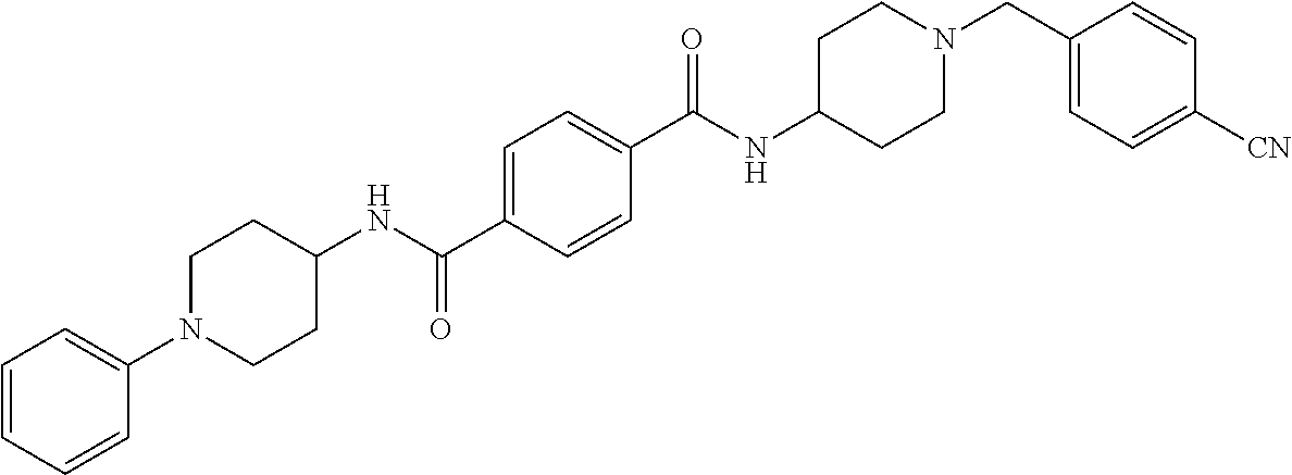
C1(NC(C2=CC=C(C(NC3CCN(CC4=CC=C([CN])C=C4)CC3)=O)C=C2)=O)CCN(C2=CC=CC=C2)CC1
